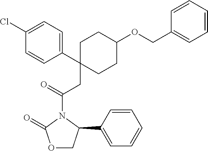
C1(CC(=O)N2C(=O)OCC2C2=CC=CC=C2)(C2=CC=C(Cl)C=C2)CCC(OCC2=CC=CC=C2)CC1
